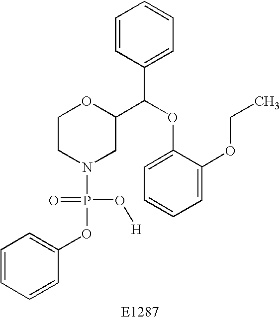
C1CN(P(OC2=CC=CC=C2)(=O)O[H])CC(C(OC2=CC=CC=C2OCC)C2=CC=CC=C2)O1
